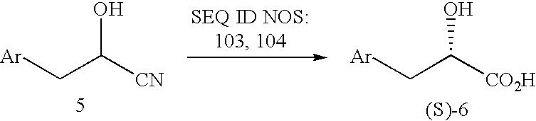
OC(C[Ar])[CN].OC(C[Ar])[CO2H]
